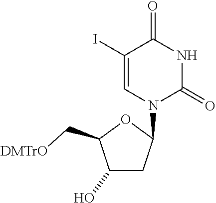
C1(O)CC(N2C(=O)NC(=O)C(I)=C2)OC1C[DMTrO]
